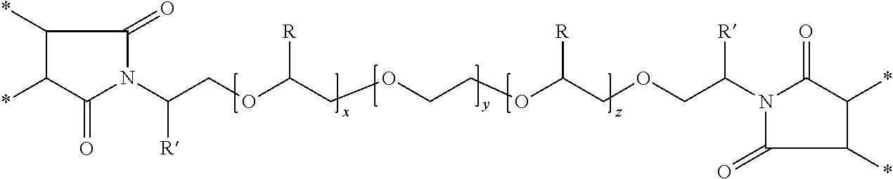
C1(*)C(*)C(=O)N(C(COC(COCCOC(COCC([R])N2C(=O)C(*)C(*)C2=O)[R])[R])[R])C1=O
